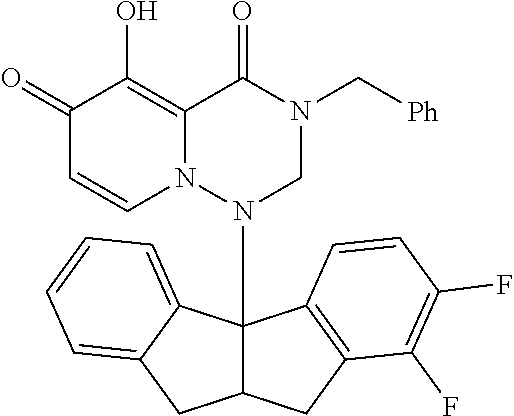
C1(=O)C=CN2C(=C1O)C(=O)N(C[Ph])CN2C12C(CC3=C1C=CC(F)=C3F)CC1=CC=CC=C21
